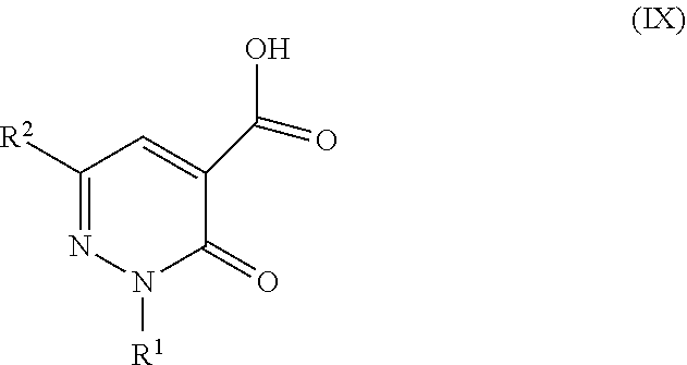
C1([R2])=NN([R1])C(=O)C(C(O)=O)=C1
